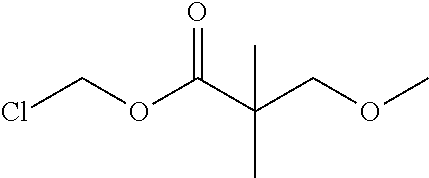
O=C(C(COC)(C)C)OCCl
